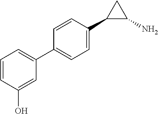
C1=CC(O)=CC(C2=CC=C(C3C(N)C3)C=C2)=C1
